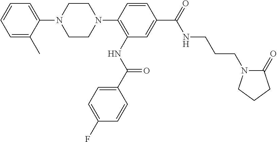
C1=C(C)C(N2CCN(C3=C(NC(=O)C4=CC=C(F)C=C4)C=C(C(=O)NCCCN4C(=O)CCC4)C=C3)CC2)=CC=C1
